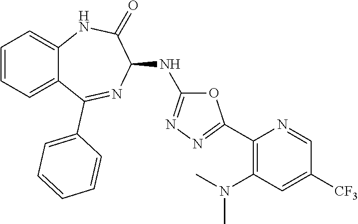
O1C(NC2C(=O)NC3=CC=CC=C3C(C3=CC=CC=C3)=N2)=NN=C1C1=C(N(C)C)C=C([CF3])C=N1
